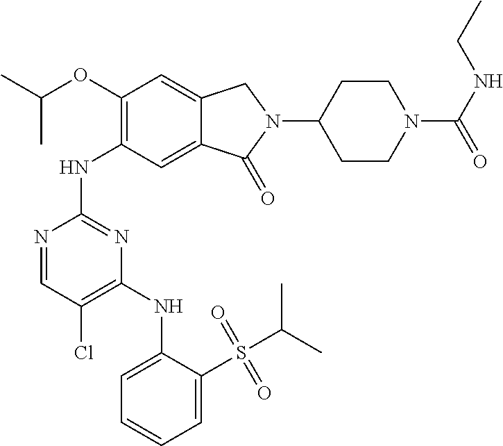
N1=CC(Cl)=C(NC2=CC=CC=C2S(C(C)C)(=O)=O)N=C1NC1=C(OC(C)C)C=C2C(=C1)C(=O)N(C1CCN(C(NCC)=O)CC1)C2
